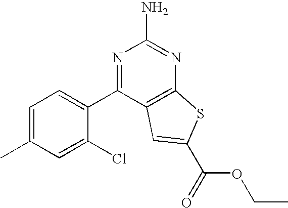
C1=C(C)C=C(Cl)C(C2=NC(N)=NC3=C2C=C(C(=O)OCC)S3)=C1
